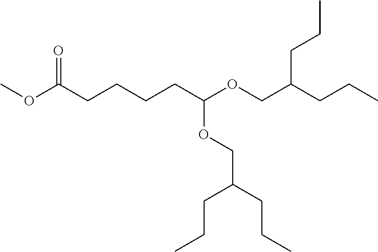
COC(CCCCC(OCC(CCC)CCC)OCC(CCC)CCC)=O
